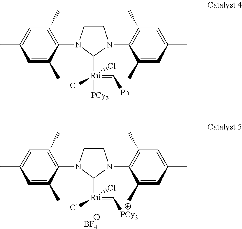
C1CN(C2=C(C)C=C(C)C=C2C)C([Ru](=C[PCy3])(Cl)Cl)N1C1=C(C)C=C(C)C=C1C.[BF4].C1CN(C2=C(C)C=C(C)C=C2C)C([Ru](=C[Ph])([PCy3])(Cl)Cl)N1C1=C(C)C=C(C)C=C1C
